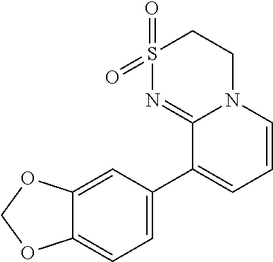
S1(=O)(=O)N=C2N(CC1)C=CC=C2C1=CC=C2C(=C1)OCO2
